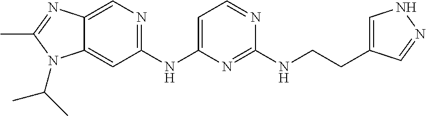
C1(NC2=CC=NC(NCCC3=CNN=C3)=N2)=NC=C2C(=C1)N(C(C)C)C(C)=N2
